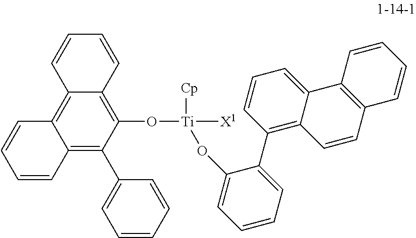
C12=C(C3=CC=CC=C3)C(O[Ti]([Cp])([X1])OC3=CC=CC=C3C3=C4C(=CC=C3)C3=C(C=C4)C=CC=C3)=C3C(=C1C=CC=C2)C=CC=C3
